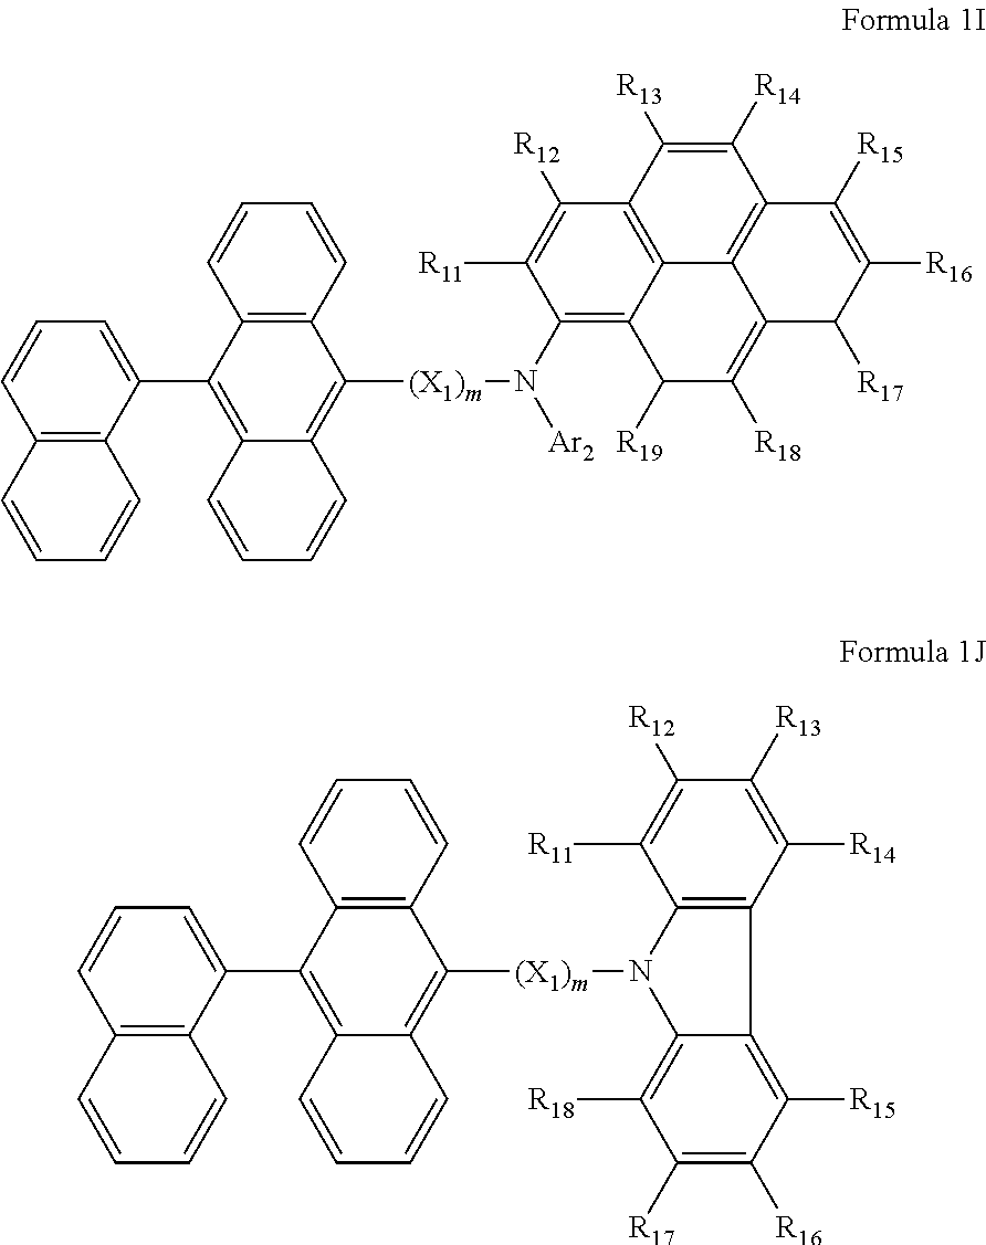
C1=CC2=C(C(C3=C4C(=C([(X1)m]N([Ar2])C5=C6C7=C(C([R12])=C5[R11])C([R13])=C([R14])C5=C7C(=C([R18])C6[R19])C([R17])C([R16])=C5[R15])C5=C3C=CC=C5)C=CC=C4)=C1)C=CC=C2.C1=CC2=C(C(C3=C4C(=C([(X1)m]N5C6=C(C7=C([R15])C([R16])=C([R17])C([R18])=C57)C([R14])=C([R13])C([R12])=C6[R11])C5=C3C=CC=C5)C=CC=C4)=C1)C=CC=C2
